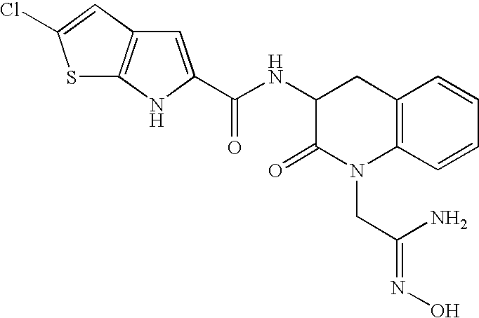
C12=C(C=CC=C1)N(CC(N)=NO)C(=O)C(NC(=O)C1=CC3=C(N1)SC(Cl)=C3)C2
